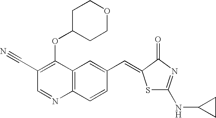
C1(C#N)=C(OC2CCOCC2)C2=C(N=C1)C=CC(C=C1SC(NC3CC3)=NC1=O)=C2
